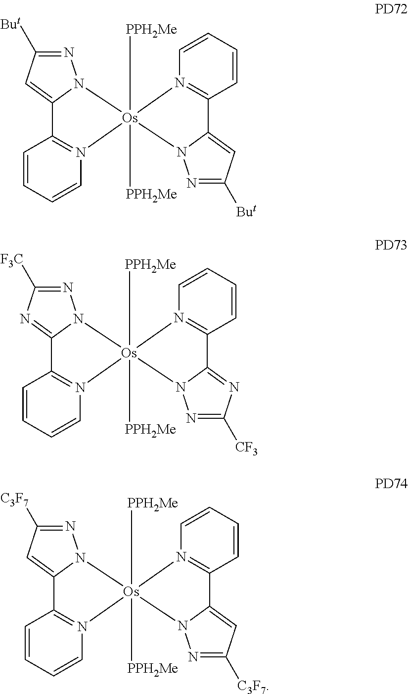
C1=CC=CN2=C1C1=CC([But])=NN1[Os]21([PPH2Me])([PPH2Me])N2=C(C=CC=C2)C2=CC([But])=NN21.C1=CC=CN2=C1C1=NC([F3C])=NN1[Os]21([PPH2Me])([PPH2Me])N2=C(C=CC=C2)C2=NC([CF3])=NN21.C1=CC=CN2=C1C1=CC([C3F7])=NN1[Os]21([PPH2Me])([PPH2Me])N2=C(C=CC=C2)C2=CC([C3F7])=NN21
